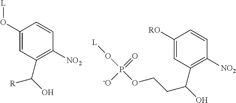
C1(O[L])=CC(C(O)[R])=C([NO2])C=C1.C1([RO])=CC(C(O)CCOP(=O)([-O])O[L])=C([NO2])C=C1
